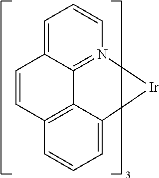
C12=CC=CN3=C1C1=C(C=CC=C1[Ir]3)C=C2
